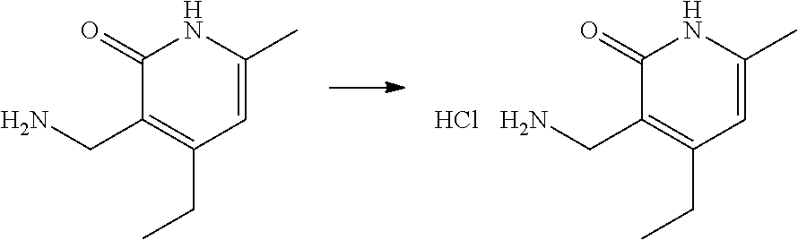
C1(=O)C(CN)=C(CC)C=C(C)N1.Cl.C1(=O)C(CN)=C(CC)C=C(C)N1
